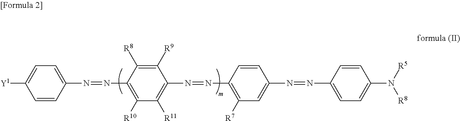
C1(N=NC2=CC([R7])=C(N=NC3=C([R11])C([R10])=C(N=NC4=CC=C([Y1])C=C4)C([R8])=C3[R9])C=C2)=CC=C(N([R5])[R8])C=C1
